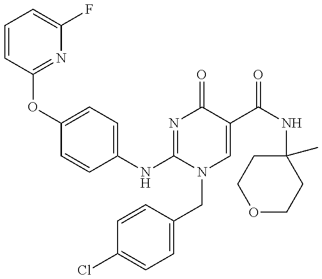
C1=CC(OC2=CC=C(NC3=NC(=O)C(C(NC4(C)CCOCC4)=O)=CN3CC3=CC=C(Cl)C=C3)C=C2)=NC(F)=C1
